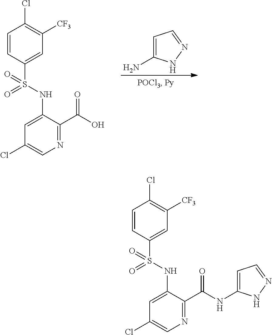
C1=CC(S(NC2=CC(Cl)=CN=C2C(O)=O)(=O)=O)=CC([CF3])=C1Cl.C1=C(N)NN=C1.C1=CC(S(NC2=CC(Cl)=CN=C2C(NC2=CC=NN2)=O)(=O)=O)=CC([CF3])=C1Cl
